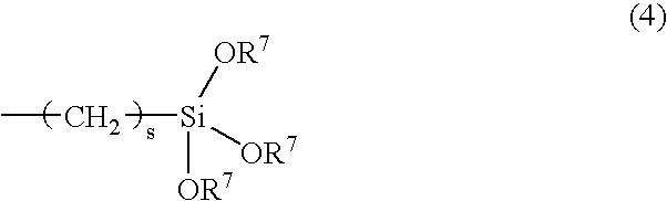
CC[Si]([OR7])([OR7])[OR7]
